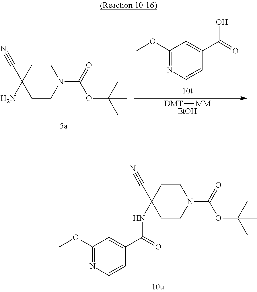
C1CC(C#N)(NC(=O)C2=CC(OC)=NC=C2)CCN1C(=O)OC(C)(C)C.C1CC(C#N)(N)CCN1C(=O)OC(C)(C)C.C1(OC)=NC=CC(C(O)=O)=C1.[DMT][MM].[EtOH]
